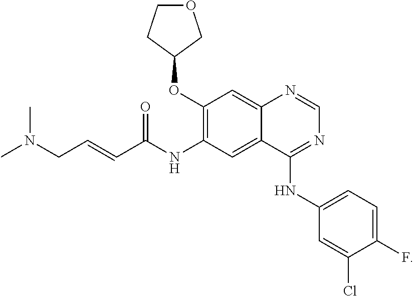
CN(CC=CC(NC1=C(OC2COCC2)C=C2C(=C1)C(NC1=CC=C(F)C(Cl)=C1)=NC=N2)=O)C
